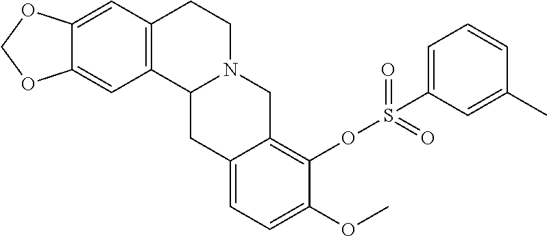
C12=CC3=C(C=C1OCO2)CCN1C3CC2=CC=C(OC)C(OS(=O)(=O)C3=CC=CC(C)=C3)=C2C1
